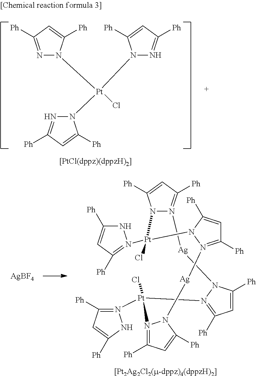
N1=C([Ph])C=C([Ph])N1[Pt](N1N=C([Ph])C=C1[Ph])(Cl)N1N=C([Ph])C=C1[Ph].N12N(=C([Ph])C=C1[Ph])[Ag]N1C([Ph])=CC([Ph])=N1[Pt](Cl)(N1=C([Ph])C=C([Ph])N1)N1=C([Ph])C=C([Ph])N1[Ag]N1=C([Ph])C=C([Ph])N1[Pt]2(Cl)N1=C([Ph])C=C([Ph])N1.[AgBF4]
